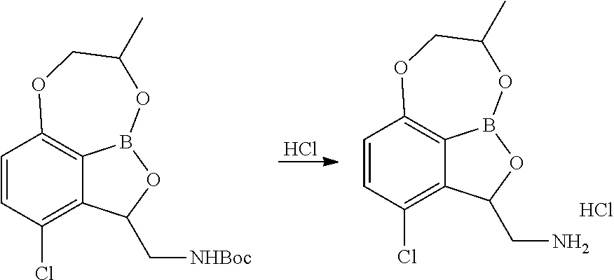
C1=CC(Cl)=C2C3=C1OCC(C)OB3OC2C[NHBoc].Cl.C1=CC(Cl)=C2C3=C1OCC(C)OB3OC2CN.Cl
